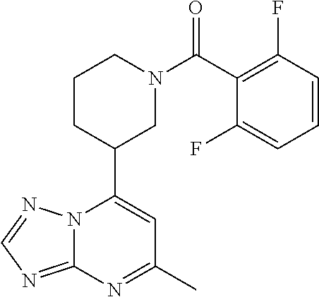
N12C(=NC=N1)N=C(C)C=C2C1CN(C(=O)C2=C(F)C=CC=C2F)CCC1
